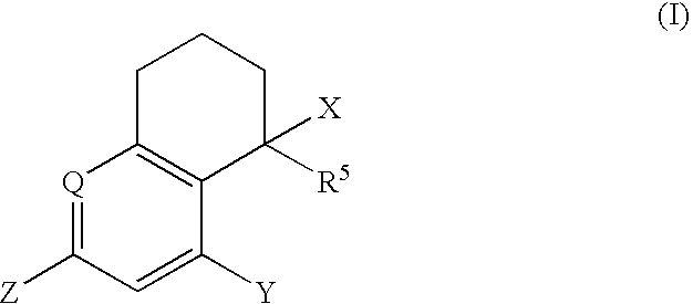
[Q]1=C([Z])C=C([Y])C2=C1CCCC2([X])[R5]
